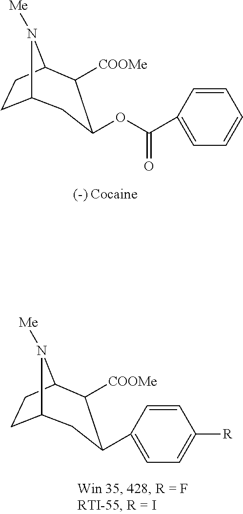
C12CCC(N1[Me])C([COOMe])C(OC(C1=CC=CC=C1)=O)C2.C12CCC(N1[Me])C([COOMe])C(C1=CC=C([R])C=C1)C2
